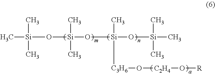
C[Si](O[Si](O[Si](C)([C3H6]O[C2H4]O[R])O[Si](C)(C)C)(C)C)(C)C
